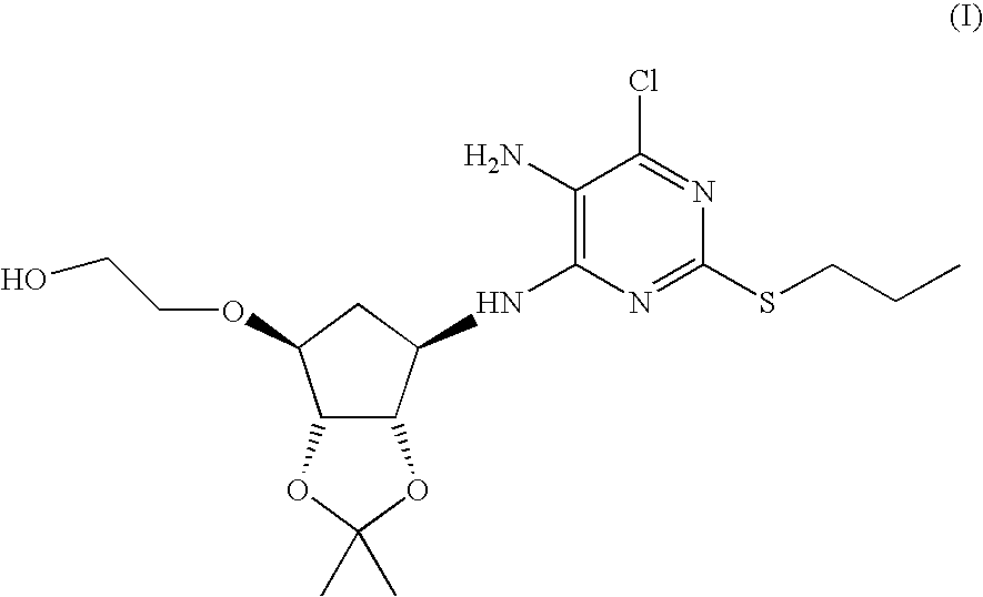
C12C(C(NC3=C(N)C(Cl)=NC(SCCC)=N3)CC1OCCO)OC(C)(C)O2
